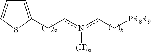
C(cn(cC[PR8R9])[(H)n])C1=CC=CS1
